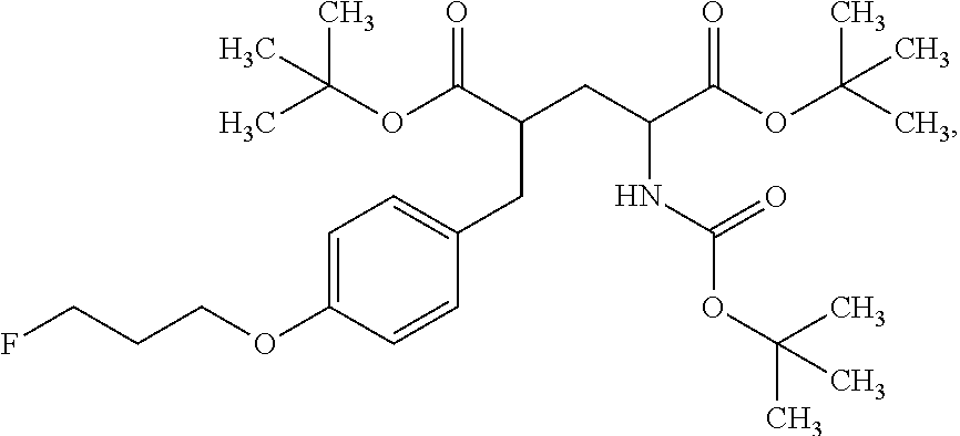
CC(OC(C(CC(C(OC(C)(C)C)=O)NC(OC(C)(C)C)=O)CC1=CC=C(OCCCF)C=C1)=O)(C)C
